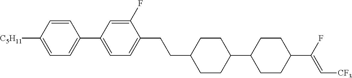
C1=C([C5H11])C=CC(C2=CC=C(CCC3CCC(C4CCC(C(F)=C[CF3])CC4)CC3)C(F)=C2)=C1
